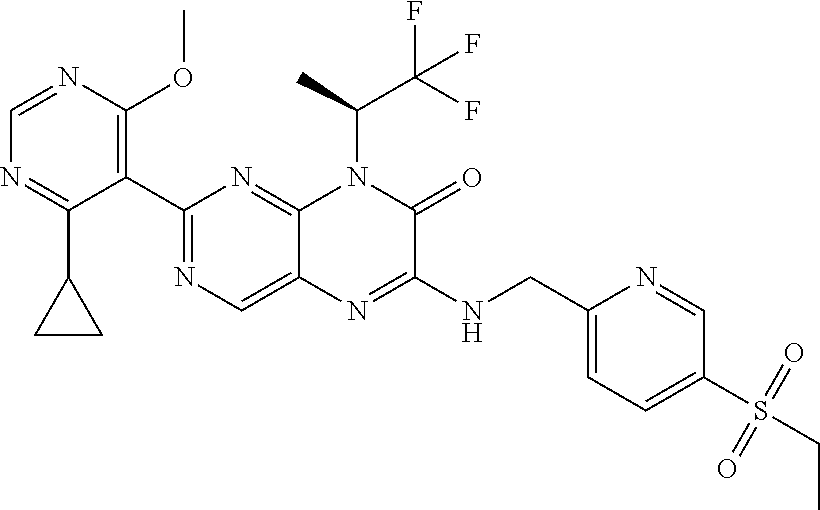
C1=NC(OC)=C(C2=NC=C3C(=N2)N(C(C)C(F)(F)F)C(=O)C(NCC2=CC=C(S(=O)(=O)CC)C=N2)=N3)C(C2CC2)=N1
